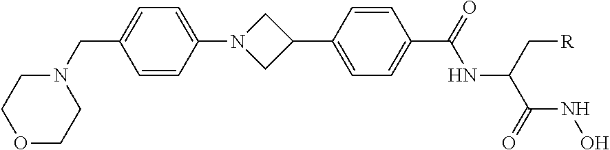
C1=CC(N2CC(C3=CC=C(C(=O)NC(C(=O)NO)C[R])C=C3)C2)=CC=C1CN1CCOCC1
